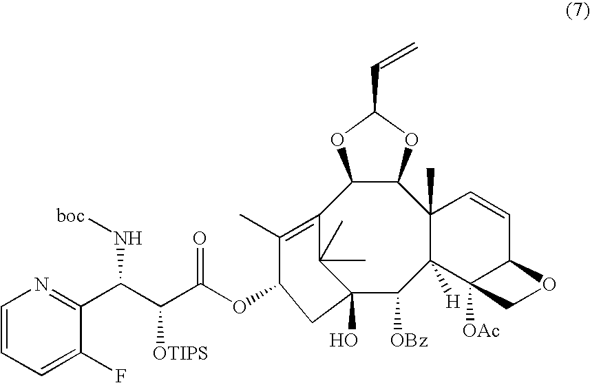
C1=CC=C(F)C(C(C(C(OC2C(C)=C3C4C(C5(C)C([H])(C([OBz])C(O)(C3(C)C)C2)C2([OAc])C(C=C5)OC2)OC(C=C)O4)=O)[OTIPS])N[boc])=N1
